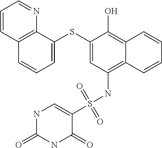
C1=C(SC2=CC=CC3=C2N=CC=C3)C(O)=C2C(=C1NS(C1=CNC(=O)NC1=O)(=O)=O)C=CC=C2
